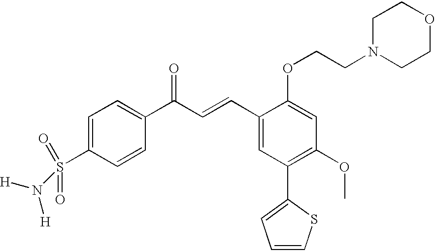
C1=C(S(=O)(=O)N([H])[H])C=CC(C(C=CC2=CC(C3=CC=CS3)=C(OC)C=C2OCCN2CCOCC2)=O)=C1
